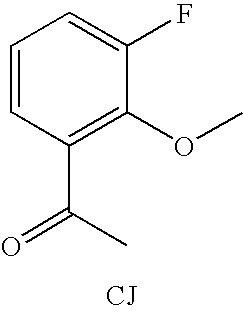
C1=CC(C(C)=O)=C(OC)C(F)=C1.[CJ]
